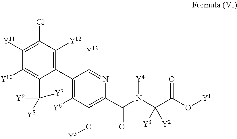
C1(C2=C([Y6])C(O[Y5])=C(C(N(C(C(O[Y1])=O)([Y3])[Y2])[Y4])=O)N=C2[Y13])=C([Y12])C(Cl)=C([Y11])C([Y10])=C1C([Y7])([Y8])[Y9]
